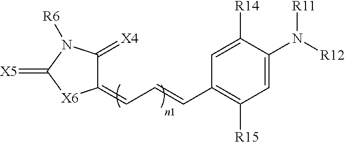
C1(=CC=CC2=C([R15])C=C(N([R11])[R12])C([R14])=C2)C(=[X4])N([R6])C(=[X5])[X6]1
